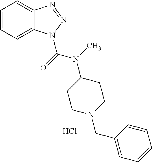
C1=CC=C2C(=C1)N=NN2C(=O)N(C)C1CCN(CC2=CC=CC=C2)CC1.Cl
